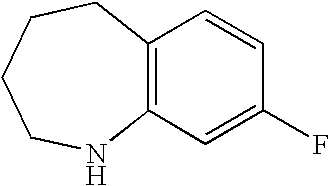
C12=C(NCCCC1)C=C(F)C=C2
